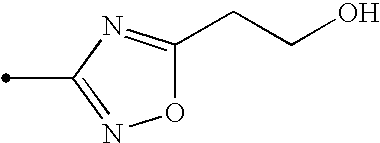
O1C(CCO)=NC(C)=N1
